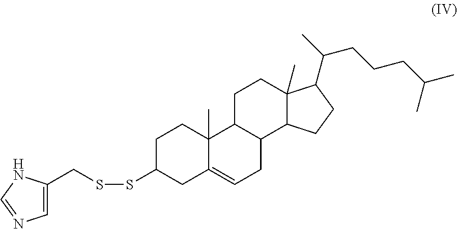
C1C(SSCC2=CN=CN2)CC2=CCC3C(C2(C)C1)CCC1(C)C3CCC1C(C)CCCC(C)C
